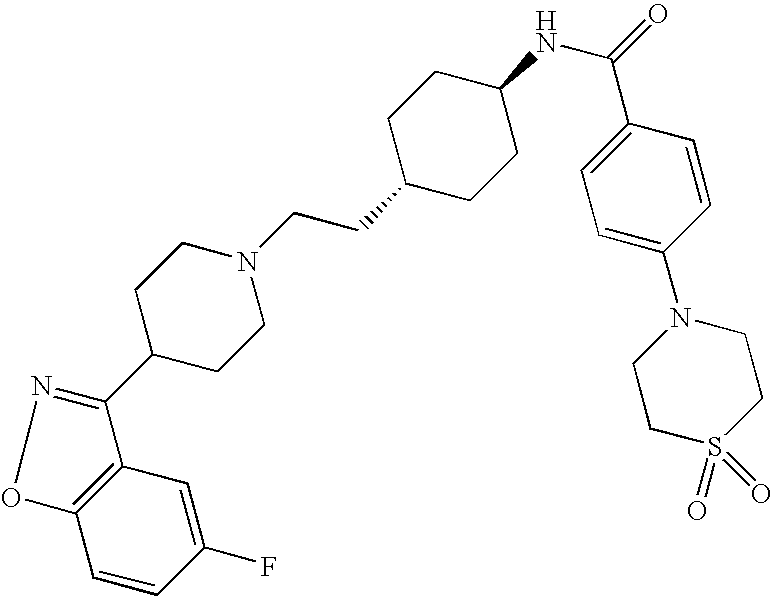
C12=C(C=C(F)C=C1)C(C1CCN(CCC3CCC(NC(=O)C4=CC=C(N5CCS(=O)(=O)CC5)C=C4)CC3)CC1)=NO2
